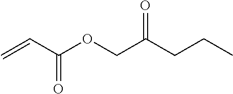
C=CC(OCC(CCC)=O)=O
